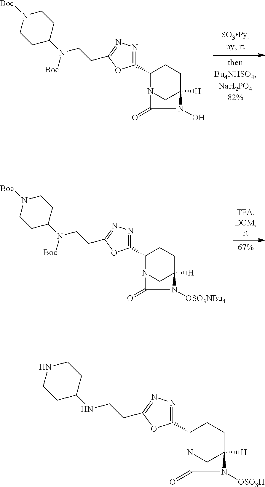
C1(C2=NN=C(CCN(C3CCN([Boc])CC3)[Boc])O2)N2CC([H])(CC1)N([OSO3NBu4])C2=O.C1(C2=NN=C(CCN(C3CCN([Boc])CC3)[Boc])O2)N2CC([H])(CC1)N(O)C2=O.C1(C2=NN=C(CCNC3CCNCC3)O2)N2CC([H])(CC1)N([OSO3H])C2=O
